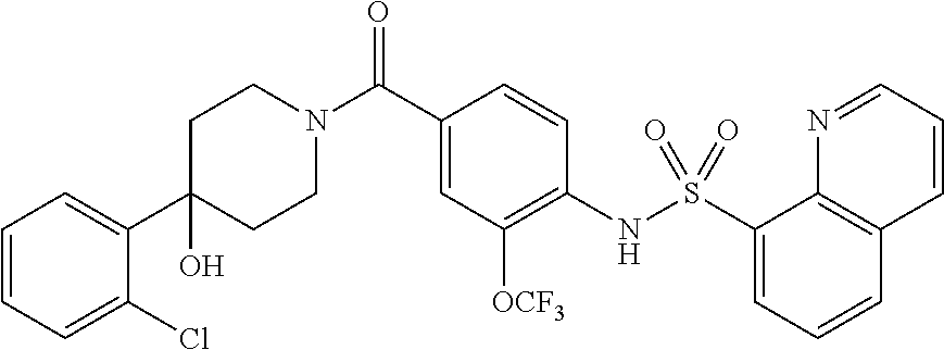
C1(C2=CC=CC=C2Cl)(O)CCN(C(C2=CC([OCF3])=C(NS(C3=CC=CC4=C3N=CC=C4)(=O)=O)C=C2)=O)CC1
